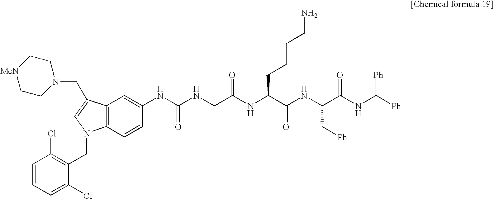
C12=C(C=CC(NC(NCC(NC(C(NC(C(=O)NC([Ph])[Ph])C[Ph])=O)CCCCN)=O)=O)=C1)N(CC1=C(Cl)C=CC=C1Cl)C=C2CN1CC[MeN]CC1
